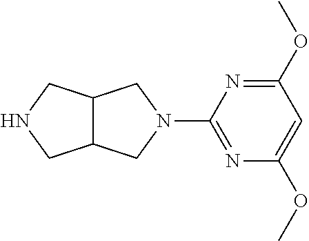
C12C(CNC1)CN(C1=NC(OC)=CC(OC)=N1)C2
